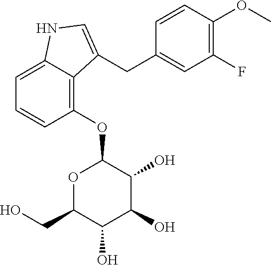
C1=C2C(=C(OC3OC(CO)C(O)C(O)C3O)C=C1)C(CC1=CC(F)=C(OC)C=C1)=CN2
